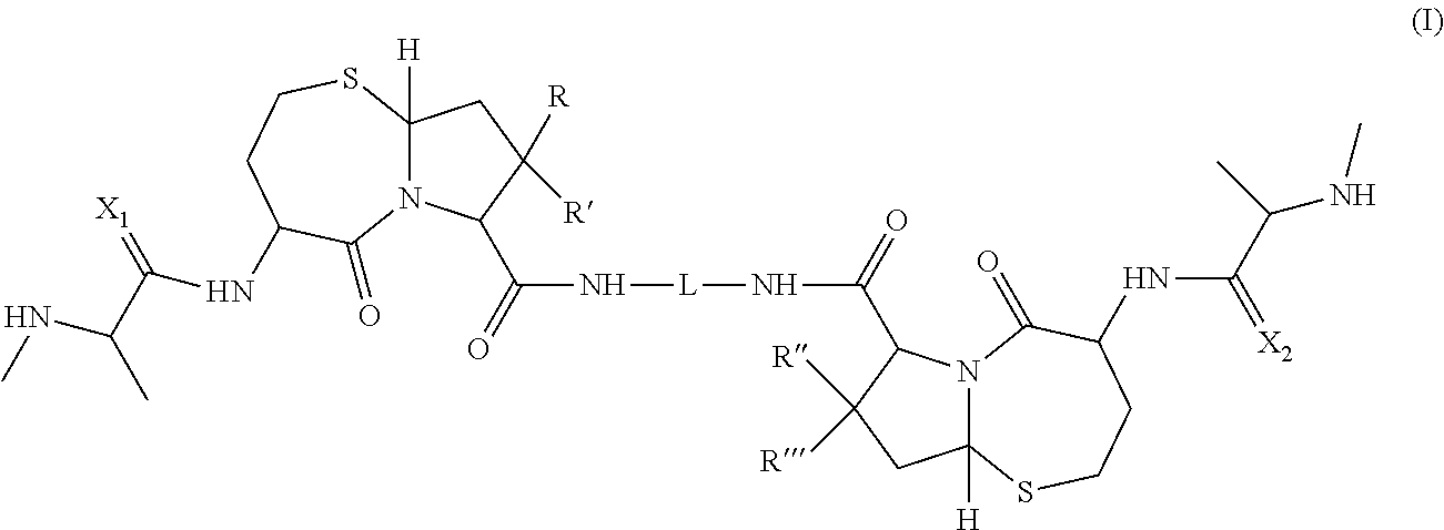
N(C(C(NC)C)=[X1])C1CCSC2([H])N(C(C(N[L]NC(C3N4C([H])(CC3([R])[R])SCCC(NC(=[X2])C(C)NC)C4=O)=O)=O)C([R])([R])C2)C1=O
